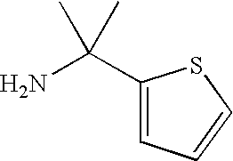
NC(C1=CC=CS1)(C)C
